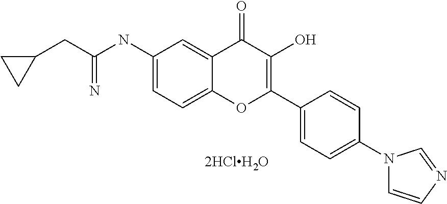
C1(NC(CC2CC2)=N)=CC=C2C(=C1)C(=O)C(O)=C(C1=CC=C(N3C=CN=C3)C=C1)O2.[2HClH2O]
